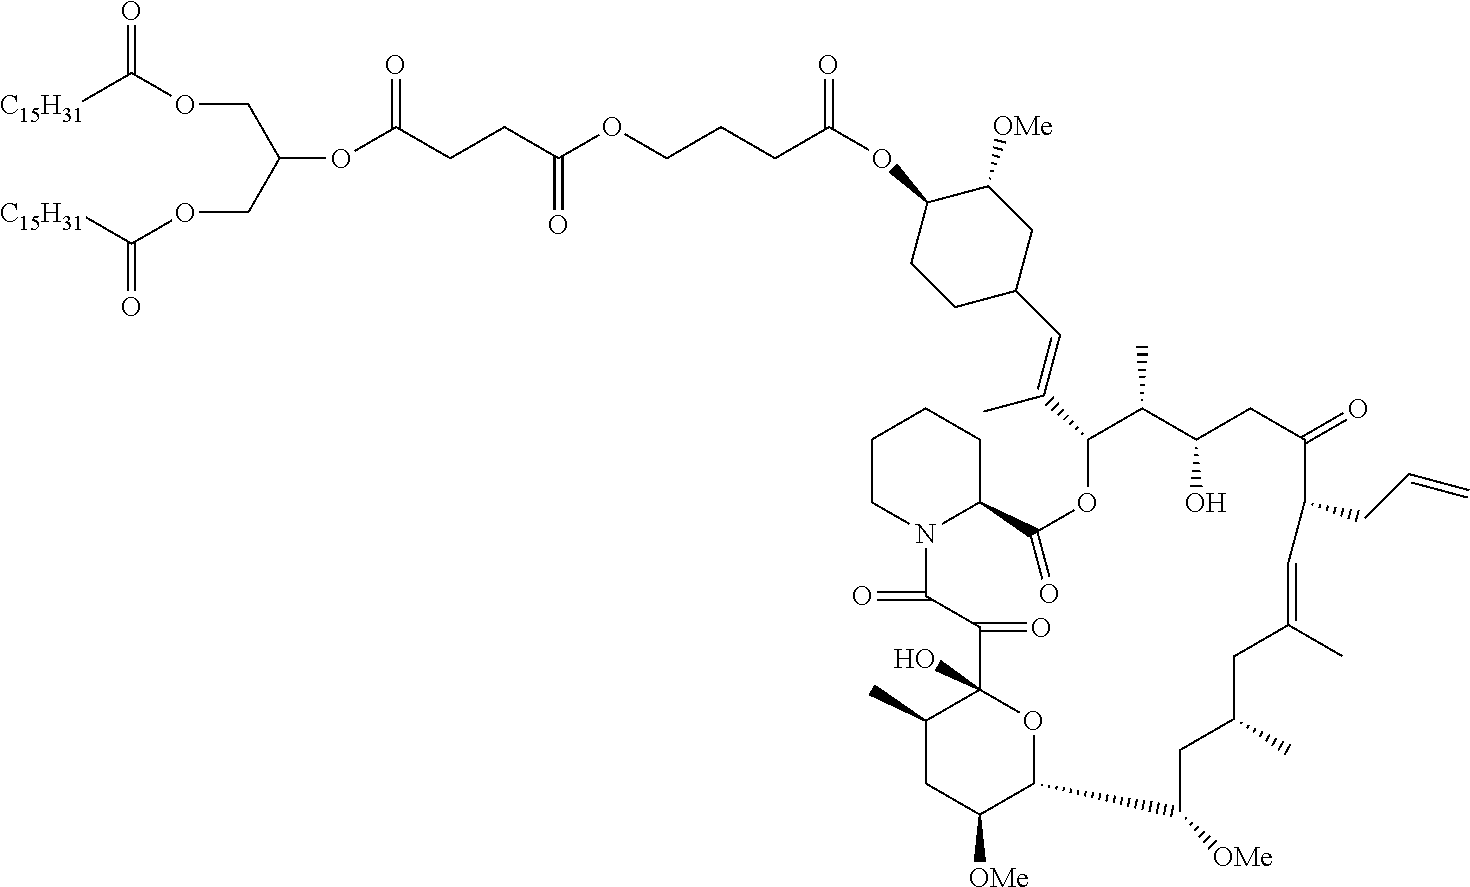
C1CN2C(CC1)C(=O)OC(C(=CC1CCC(OC(CCCOC(CCC(OC(COC([C15H31])=O)COC([C15H31])=O)=O)=O)=O)C([OMe])C1)C)C(C)C(O)CC(=O)C(CC=C)C=C(C)CC(C)CC([OMe])C1C([OMe])CC(C)C(O)(C(=O)C2=O)O1
